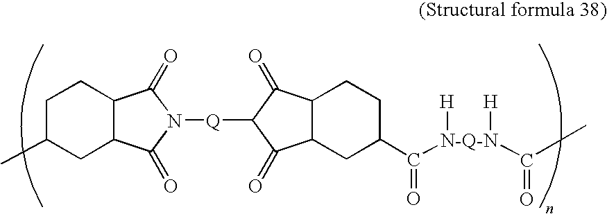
C1C(C)CC2C(C1)C(=O)N([Q]C1C(=O)C3CC(C(=O)[N-Q-N]([H])([H])C(C)=O)CCC3C1=O)C2=O
